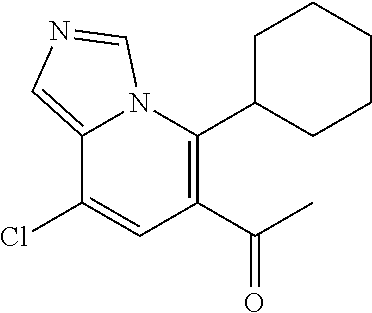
C1(C(C)=O)=C(C2CCCCC2)N2C(=CN=C2)C(Cl)=C1
